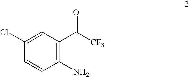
C1(N)=C(C(=O)[CF3])C=C(Cl)C=C1
